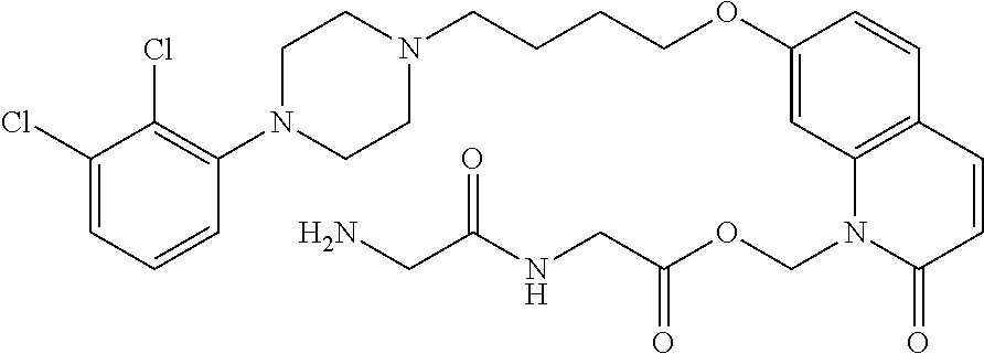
C1(Cl)=CC=CC(N2CCN(CCCCOC3=CC4=C(C=C3)C=CC(=O)N4COC(=O)CNC(CN)=O)CC2)=C1Cl
